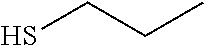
SCCC
